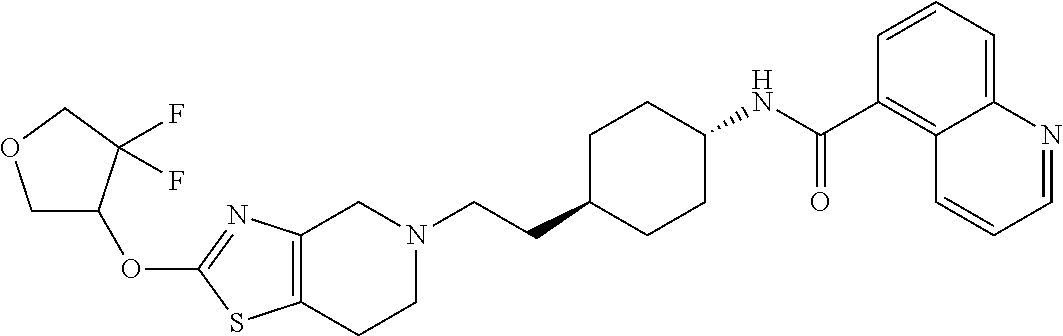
C12=C(CCN(CCC3CCC(NC(C4=C5C(=CC=C4)N=CC=C5)=O)CC3)C1)SC(OC1COCC1(F)F)=N2
